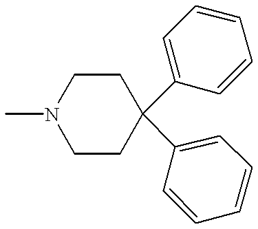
CN1CCC(C2=CC=CC=C2)(C2=CC=CC=C2)CC1
